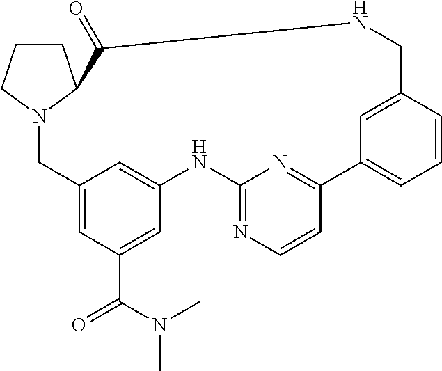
C12=CC(C(N(C)C)=O)=CC(=C1)NC1=NC=CC(=N1)C1=CC=CC(=C1)CNC(=O)C1N(C2)CCC1
